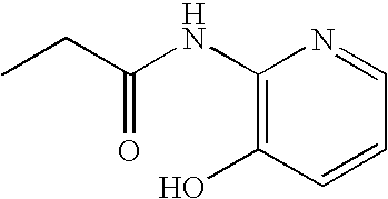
CCC(NC1=C(O)C=CC=N1)=O
